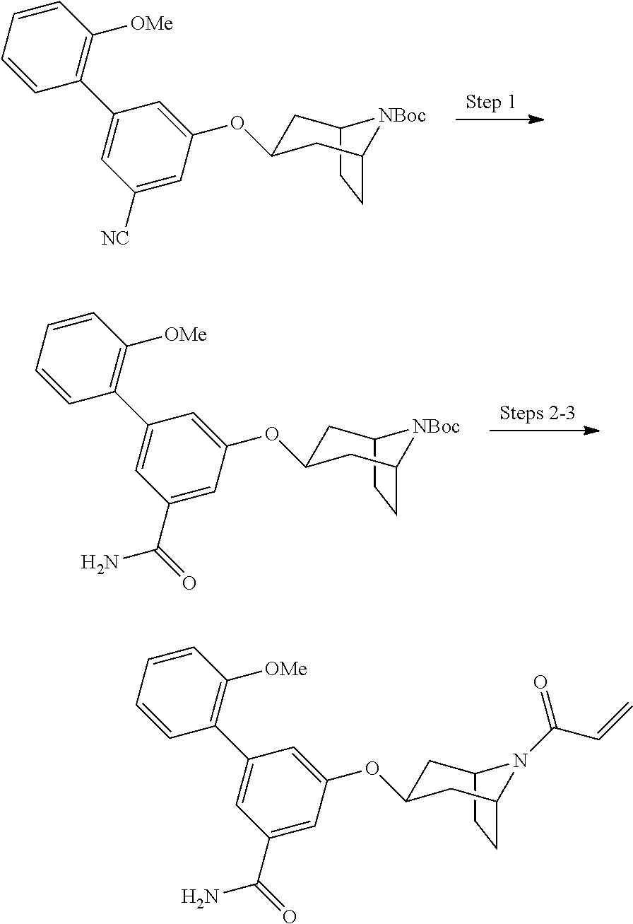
C1C2[NBoc]C(CC2)CC1OC1=CC(C2=C([OMe])C=CC=C2)=CC([NC])=C1.C1C2N(C(C=C)=O)C(CC2)CC1OC1=CC(C2=C([OMe])C=CC=C2)=CC(C(N)=O)=C1.C1C2[NBoc]C(CC2)CC1OC1=CC(C2=C([OMe])C=CC=C2)=CC(C(N)=O)=C1
